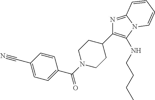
C1=C(C#N)C=CC(C(N2CCC(C3=C(NCCCC)N4C(=N3)C=CC=C4)CC2)=O)=C1
